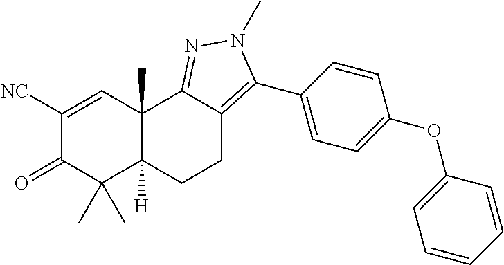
C1([NC])=CC2(C)C([H])(C(C)(C)C1=O)CCC1=C(C3=CC=C(OC4=CC=CC=C4)C=C3)N(C)N=C21
